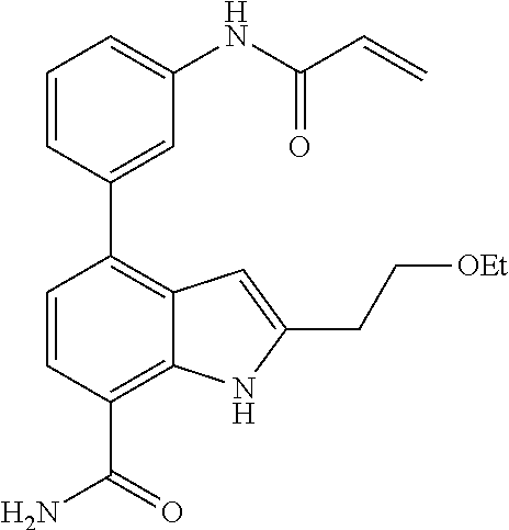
C1=CC(C(=O)N)=C2C(=C1C1=CC(NC(C=C)=O)=CC=C1)C=C(CC[OEt])N2
